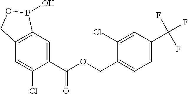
C1=C(C(OCC2=CC=C(C(F)(F)F)C=C2Cl)=O)C(Cl)=CC2=C1B(O)OC2
